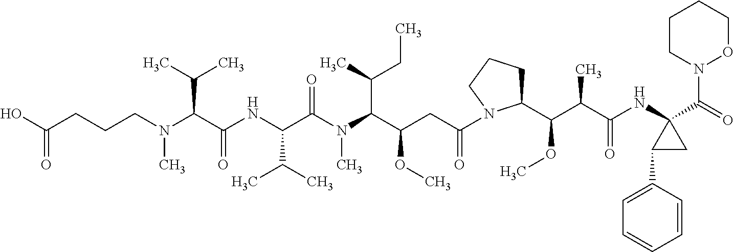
C(N(C)CCCC(O)=O)(C(NC(C(N(C)C(C(C)CC)C(CC(=O)N1C(C(C(C(NC2(C(N3OCCCC3)=O)C(C3=CC=CC=C3)C2)=O)C)OC)CCC1)OC)=O)C(C)C)=O)C(C)C
